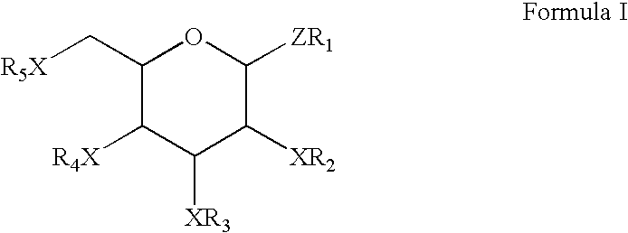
C1(C[R5X])C([R4X])C([XR3])C([XR2])C([ZR1])O1
